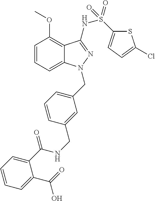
C1=CC=C2C(=C1OC)C(NS(=O)(C1=CC=C(Cl)S1)=O)=NN2CC1=CC=CC(CNC(C2=CC=CC=C2C(=O)O)=O)=C1
